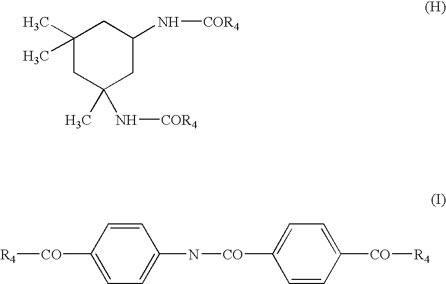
C1(C)(C)CC(C)(N[COR4])CC(N[COR4])C1.C1=CC([CO][R4])=CC=C1N[CO]C1=CC=C([CO][R4])C=C1
